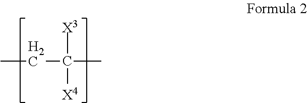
C(C(C)([X3])[X4])C
